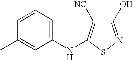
C1(O)=NSC(NC2=CC=CC(C)=C2)=C1[NC]
